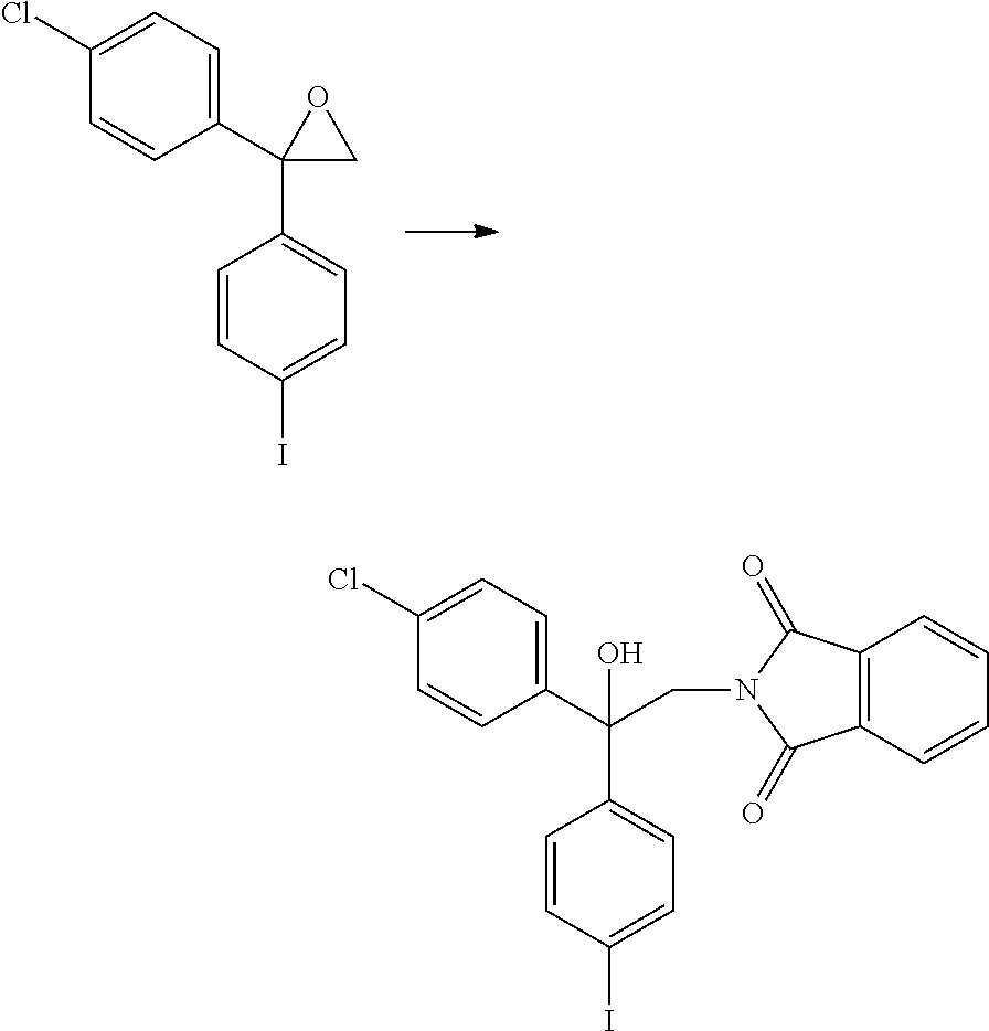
C1=C(Cl)C=CC(C2(C3=CC=C(I)C=C3)CO2)=C1.C1=C(Cl)C=CC(C(C2=CC=C(I)C=C2)(CN2C(=O)C3=C(C=CC=C3)C2=O)O)=C1
